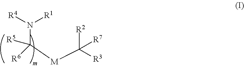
N(C([M]C([R2])([R7])[R3])([R5])[R6])([R4])[R1]
